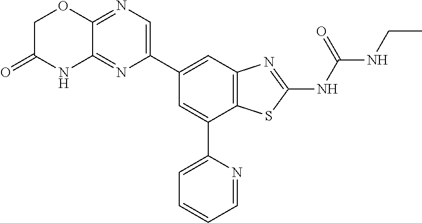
C12=NC=C(C3=CC4=C(C(C5=CC=CC=N5)=C3)SC(NC(NCC)=O)=N4)N=C1NC(=O)CO2
